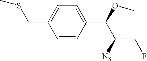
C1(CSC)=CC=C(C(OC)C([N3])CF)C=C1
